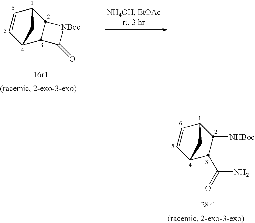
C1=CC2CC1C1C(=O)[NBoc]C21.C1=CC2CC1C(C(N)=O)C2[NHBoc]
